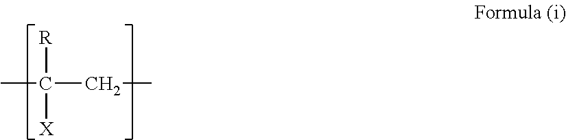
CC(CC)([R])[X]
